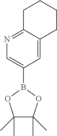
C1(B2OC(C)(C)C(C)(C)O2)=CN=C2C(=C1)CCCC2
